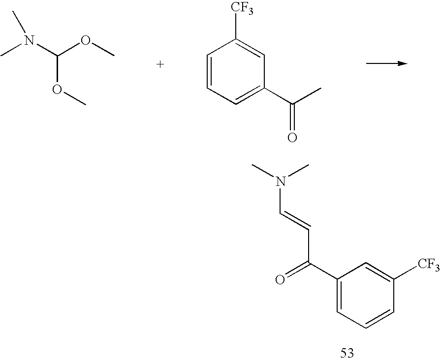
C(OC)(OC)N(C)C.C1=CC=C(C(C)=O)C=C1[CF3].C1(C(=O)C=CN(C)C)=CC=CC([CF3])=C1
